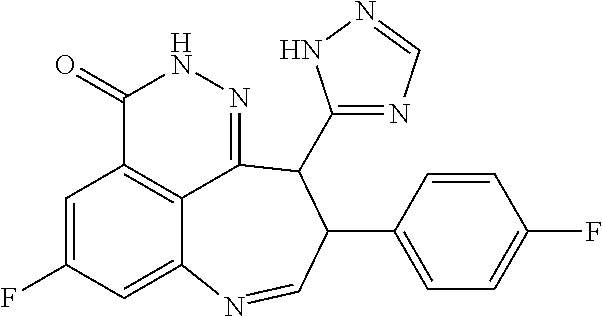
C1=C(F)C=C2C3=C1C(=O)NN=C3C(C1=NC=NN1)C(C1=CC=C(F)C=C1)C=N2
